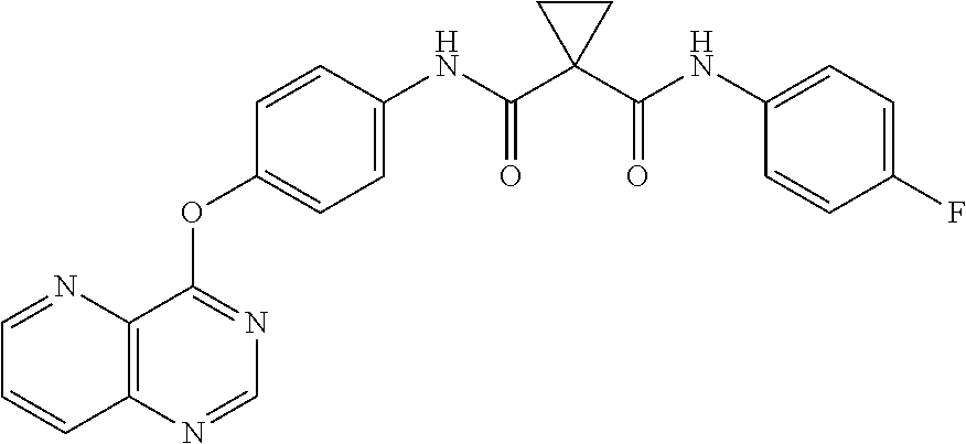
C12=C(N=CN=C1OC1=CC=C(NC(C3(C(NC4=CC=C(F)C=C4)=O)CC3)=O)C=C1)C=CC=N2
